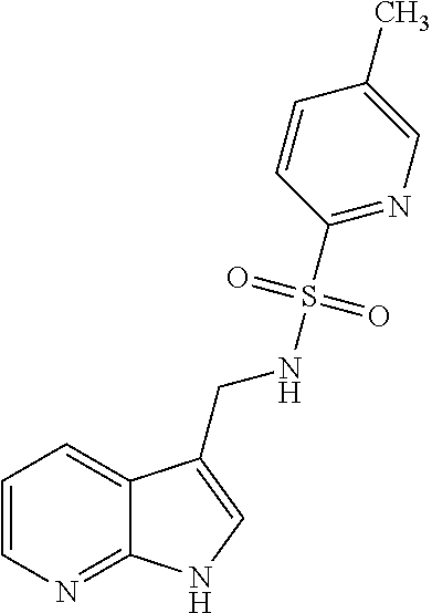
C1=CN=C2C(=C1)C(CNS(C1=NC=C(C)C=C1)(=O)=O)=CN2
